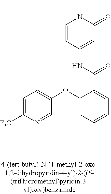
O(C1=CC(C(C)(C)C)=CC=C1C(=O)NC1=CC(=O)N(C)C=C1)C1=CC=C([F3C])N=C1
